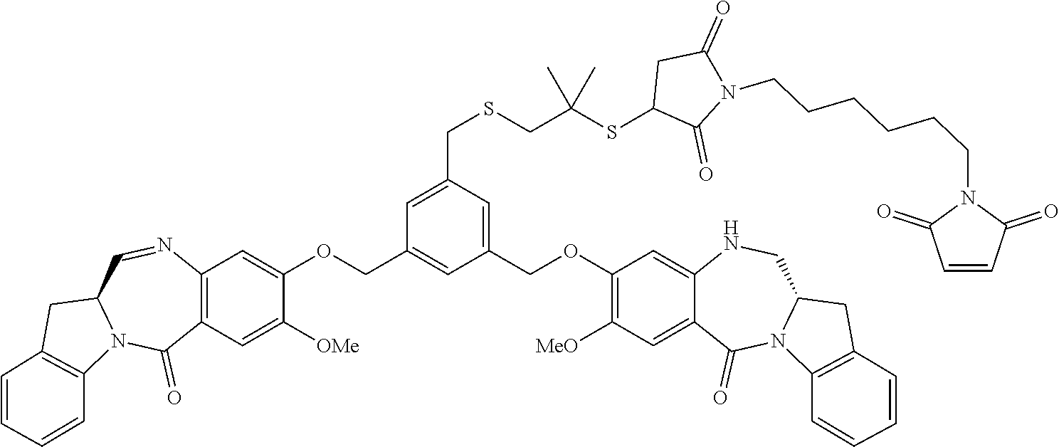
C1(COC2=CC3=C(C=C2[OMe])C(=O)N2C(C=N3)CC3=C2C=CC=C3)=CC(COC2=C([MeO])C=C3C(=C2)NCC2N(C3=O)C3=C(C2)C=CC=C3)=CC(CSCC(SC2C(=O)N(CCCCCCN3C(=O)C=CC3=O)C(=O)C2)(C)C)=C1
